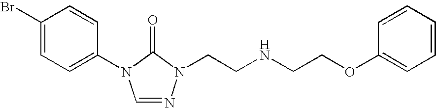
C1(Br)=CC=C(N2C=NN(CCNCCOC3=CC=CC=C3)C2=O)C=C1
